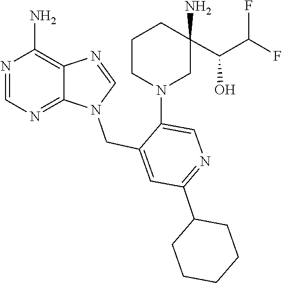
C1=NC2=C(N)N=CN=C2N1CC1=CC(C2CCCCC2)=NC=C1N1CC(N)(C(C(F)F)O)CCC1
